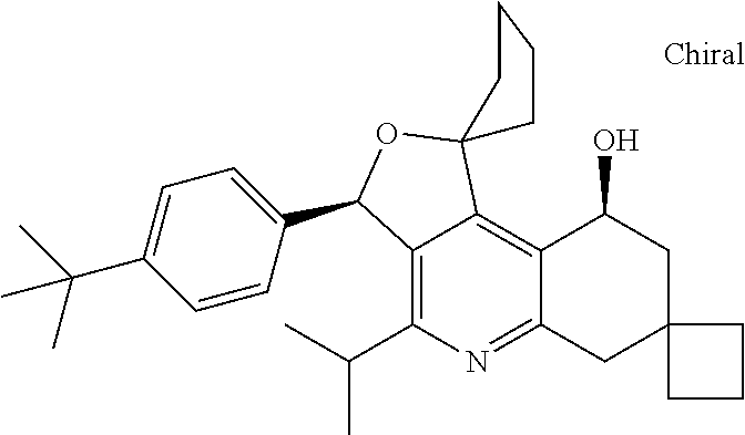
C12=C(C(C)C)N=C3C(=C1C1(OC2C2=CC=C(C(C)(C)C)C=C2)CCCC1)C(O)CC1(C3)CCC1
